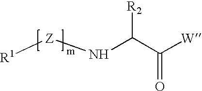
[R1][Z]NC([R2])C([W])=O
